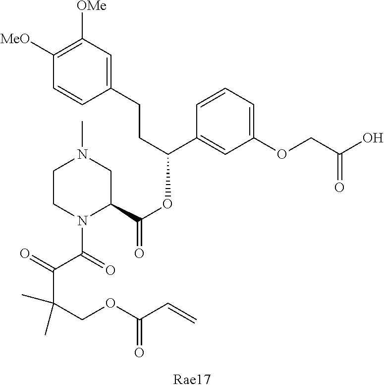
C1([MeO])=C([OMe])C=C(CCC(C2=CC(OCC(O)=O)=CC=C2)OC(C2CN(C)CCN2C(C(C(COC(C=C)=O)(C)C)=O)=O)=O)C=C1
